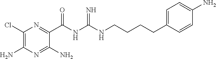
C1(Cl)=C(N)N=C(N)C(C(=O)NC(NCCCCC2=CC=C(N)C=C2)=N)=N1
